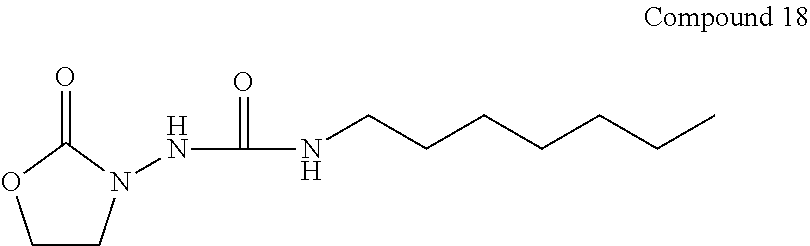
C1CN(NC(=O)NCCCCCCC)C(=O)O1
